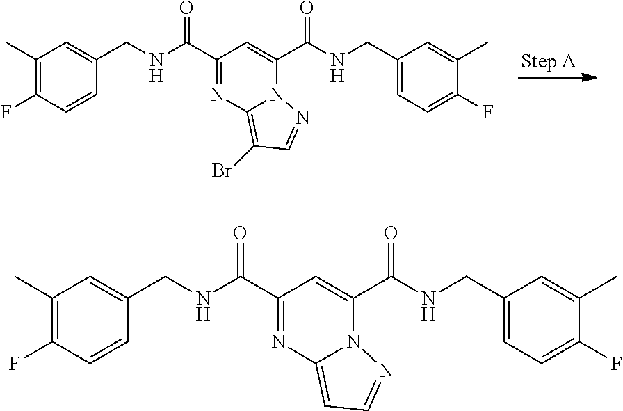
C1(C)=C(F)C=CC(CNC(=O)C2=NC3=C(Br)C=NN3C(C(=O)NCC3=CC=C(F)C(C)=C3)=C2)=C1.C1(C)=C(F)C=CC(CNC(=O)C2=NC3=CC=NN3C(C(=O)NCC3=CC=C(F)C(C)=C3)=C2)=C1
